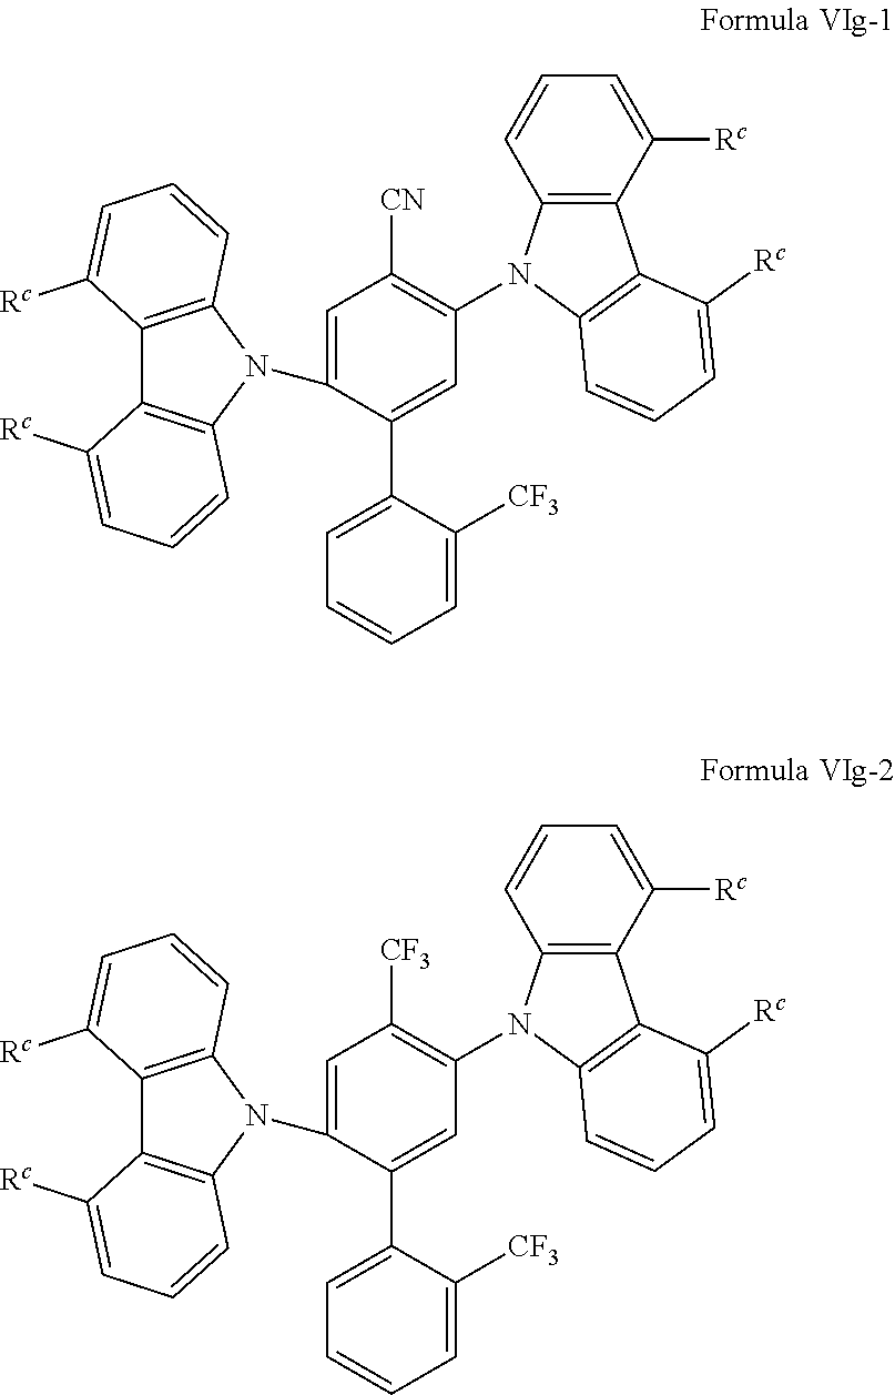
C1=C(N2C3=C(C4=C2C=CC=C4[Rc])C([Rc])=CC=C3)C(C2=CC=CC=C2[CF3])=CC(N2C3=C(C4=C2C=CC=C4[Rc])C([Rc])=CC=C3)=C1[CN].C1=C(N2C3=C(C4=C2C=CC=C4[Rc])C([Rc])=CC=C3)C(C2=CC=CC=C2[CF3])=CC(N2C3=C(C4=C2C=CC=C4[Rc])C([Rc])=CC=C3)=C1[CF3]
